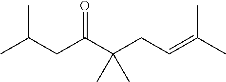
C(C(CC=C(C)C)(C)C)(CC(C)C)=O
